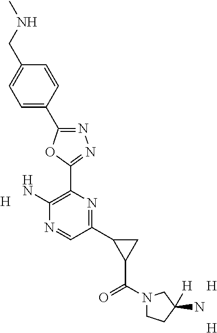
[H].C1=CC(C2=NN=C(C3=C(N)N=CC(C4C(C(=O)N5CCC(N)([H])C5)C4)=N3)O2)=CC=C1CNC.[H].[H]
